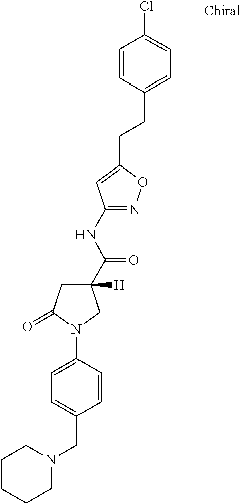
C1CCCN(CC2=CC=C(N3C(=O)CC(C(NC4=NOC(CCC5=CC=C(Cl)C=C5)=C4)=O)([H])C3)C=C2)C1
